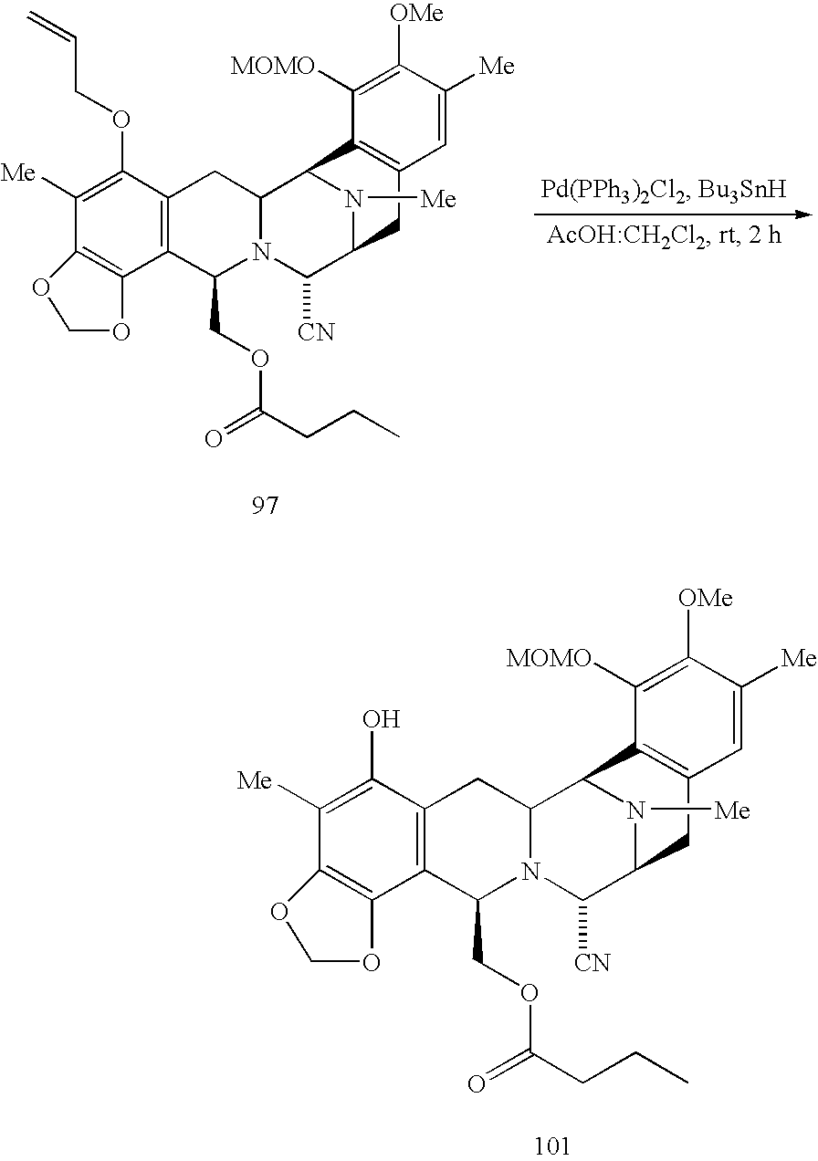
C1([Me])=C(O)C2=C(C(COC(=O)CCC)N3C(C2)C2C4=C(C=C([Me])C([OMe])=C4[MOMO])CC(C3[CN])N2[Me])C2=C1OCO2.C1([Me])=C(OCC=C)C2=C(C(COC(=O)CCC)N3C(C2)C2C4=C(C=C([Me])C([OMe])=C4[MOMO])CC(C3[CN])N2[Me])C2=C1OCO2
